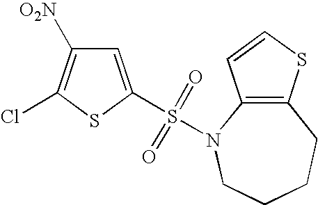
C1=C(S(=O)(=O)N2C3=C(SC=C3)CCCC2)SC(Cl)=C1[O2N]
